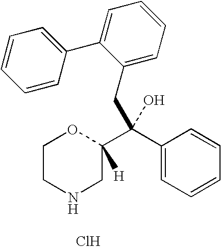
C1=CC=C(CC(C2=CC=CC=C2)(C2([H])OCCNC2)O)C(C2=CC=CC=C2)=C1.Cl
